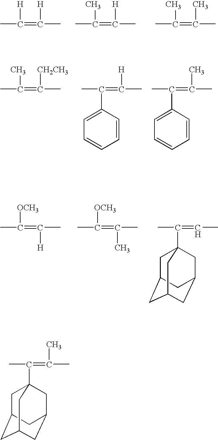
CC(=C(C)[H])[H].CC(=C(C)[H])C.CC(=C(C)C)C.CC(=C(C)[CH2CH3])C.C1(C(C)=C(C)[H])=CC=CC=C1.C1(C(C)=C(C)C)=CC=CC=C1.CC(=C([H])C)[OCH3].CC(=C(C)C)[OCH3].C1C2CC3CC(CC1(C(C)=CC)C3)C2.C1C2CC3CC(CC1(C(C)=C(C)C)C3)C2
